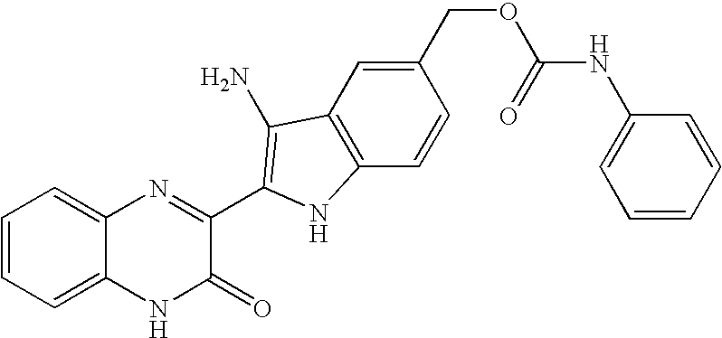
C1=C2C(=CC=C1)N=C(C1=C(N)C3=C(C=CC(COC(NC4=CC=CC=C4)=O)=C3)N1)C(=O)N2
